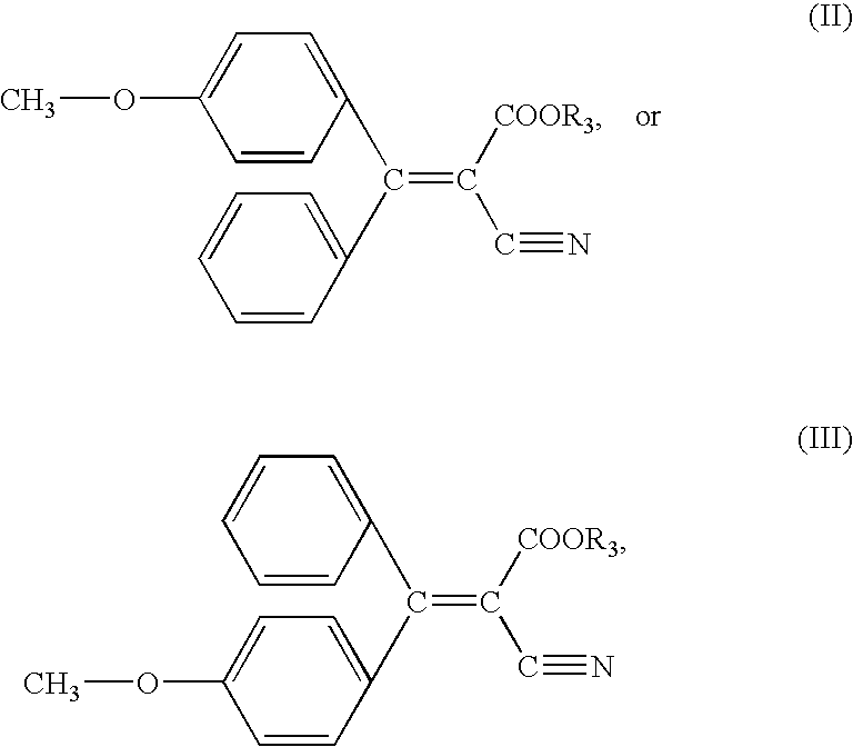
C1=CC(C(C2=CC=CC=C2)=C([COOR3])C#N)=CC=C1OC.C1=CC(C(C2=CC=C(OC)C=C2)=C([COOR3])C#N)=CC=C1
